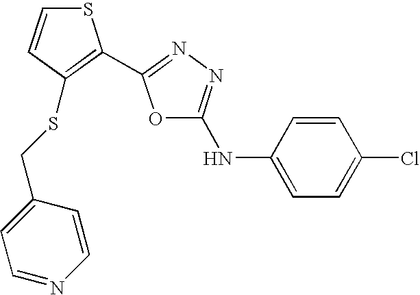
C1=CC(CSC2=C(C3=NN=C(NC4=CC=C(Cl)C=C4)O3)SC=C2)=CC=N1
